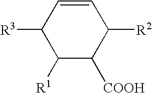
C1([R3])C([R1])C([COOH])C([R2])C=C1
